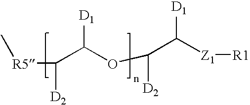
[R5](C([D2])C(OC([D2])C([Z1][R1])[D1])[D1])C
